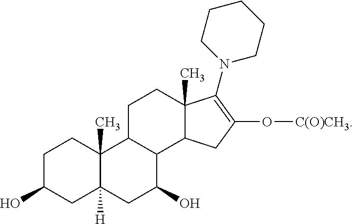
C1C(O)CC2([H])C(C)(C1)C1C(C(O)C2)C2C(C)(CC1)C(N1CCCCC1)=C(O[C(O)CH3])C2
